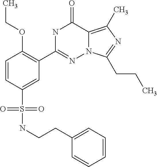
C1=CC(S(=O)(=O)NCCC2=CC=CC=C2)=CC(C2=NN3C(=C(C)N=C3CCC)C(=O)N2)=C1OCC
